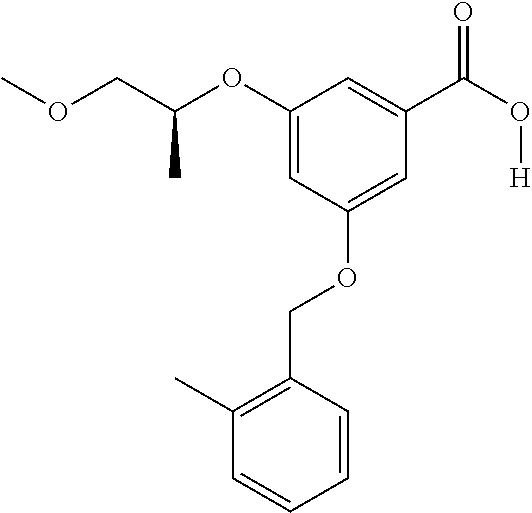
C1(OC(COC)C)=CC(OCC2=C(C)C=CC=C2)=CC(C(O[H])=O)=C1
